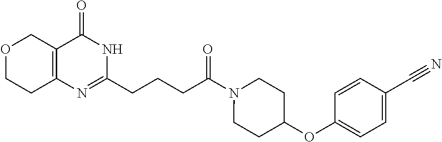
O1CCC2=C(C1)C(=O)NC(CCCC(N1CCC(OC3=CC=C(C#N)C=C3)CC1)=O)=N2
